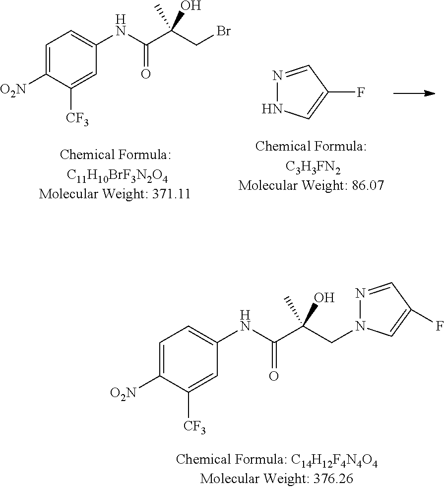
C1=C([O2N])C([CF3])=CC(NC(C(CBr)(C)O)=O)=C1.N1=CC(F)=CN1.C1=C([O2N])C([CF3])=CC(NC(C(CN2N=CC(F)=C2)(C)O)=O)=C1
